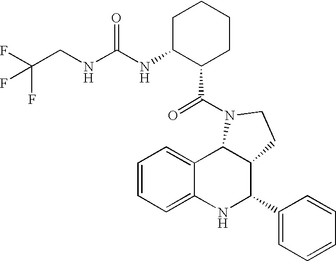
C12=CC=CC=C1NC(C1=CC=CC=C1)C1C2N(C(=O)C2CCCCC2NC(NCC(F)(F)F)=O)CC1
